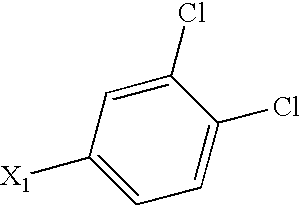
C1=C([X1])C=C(Cl)C(Cl)=C1
